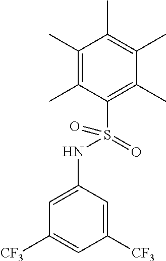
C1(C)=C(C)C(S(NC2=CC([CF3])=CC([CF3])=C2)(=O)=O)=C(C)C(C)=C1C
